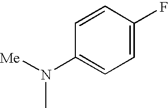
C1=C(F)C=CC(N(C)[Me])=C1
